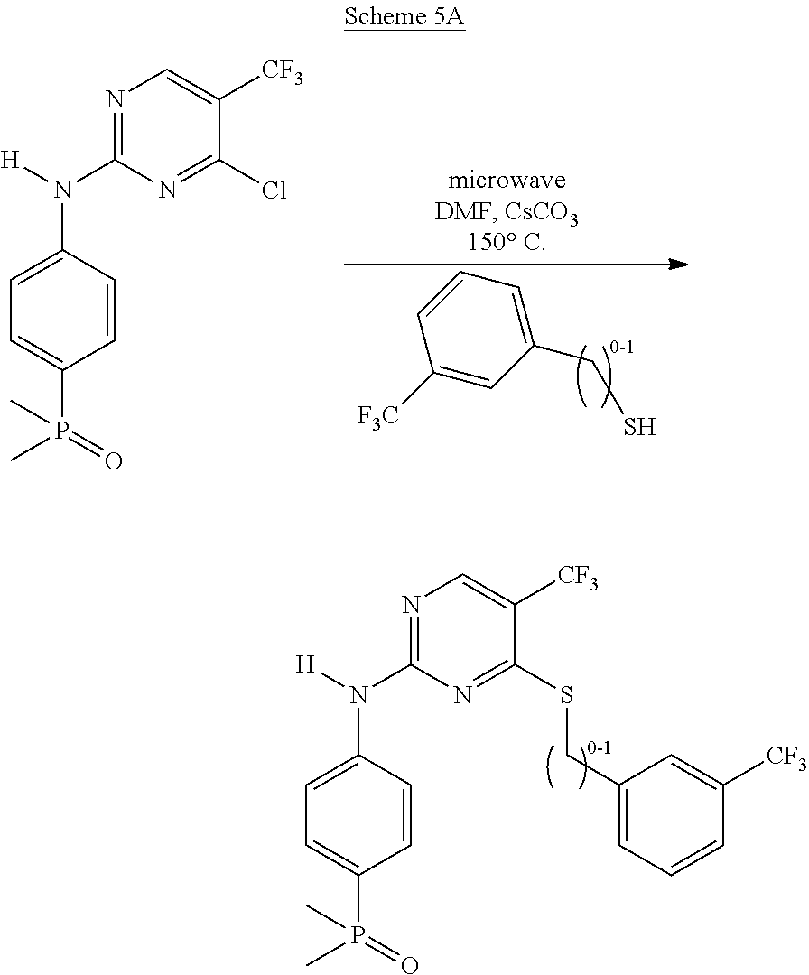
N1=C(N([H])C2=CC=C(P(=O)(C)C)C=C2)N=C(SCC2=CC=CC([CF3])=C2)C([CF3])=C1.N1=C(N([H])C2=CC=C(P(=O)(C)C)C=C2)N=C(Cl)C([CF3])=C1.C1=CC([F3C])=CC(CS)=C1
